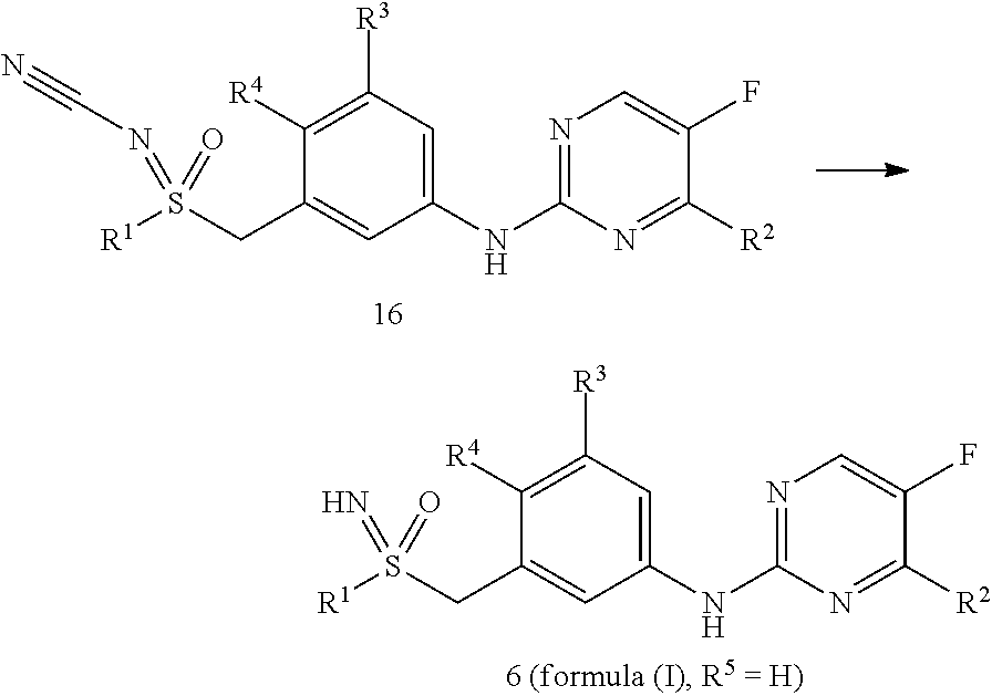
C1([R4])=C([R3])C=C(NC2=NC=C(F)C([R2])=N2)C=C1CS([R1])(=N)=O.C1([R4])=C([R3])C=C(NC2=NC=C(F)C([R2])=N2)C=C1CS([R1])(=NC#N)=O
